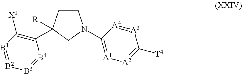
[B1]1=[B2][B3]=[B4]C(C2([R])CCN(C3=[A1][A2]=C([T4])[A3]=[A4]3)C2)=C1[X1]
